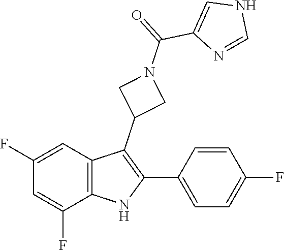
C1=CC(F)=CC=C1C1=C(C2CN(C(=O)C3=CNC=N3)C2)C2=C(C(F)=CC(F)=C2)N1
